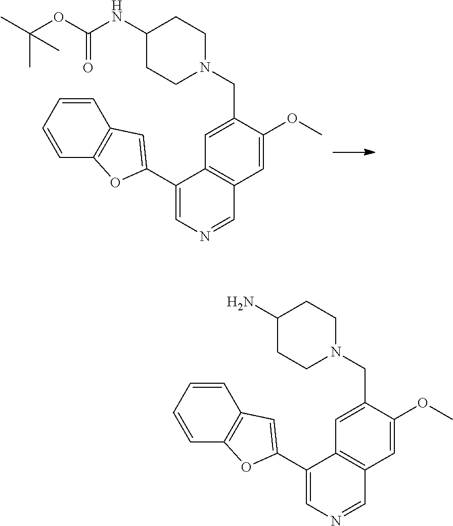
C1=C(OC)C(CN2CCC(NC(OC(C)(C)C)=O)CC2)=CC2=C1C=NC=C2C1=CC2=C(C=CC=C2)O1.C1=C(OC)C(CN2CCC(N)CC2)=CC2=C1C=NC=C2C1=CC2=C(C=CC=C2)O1
